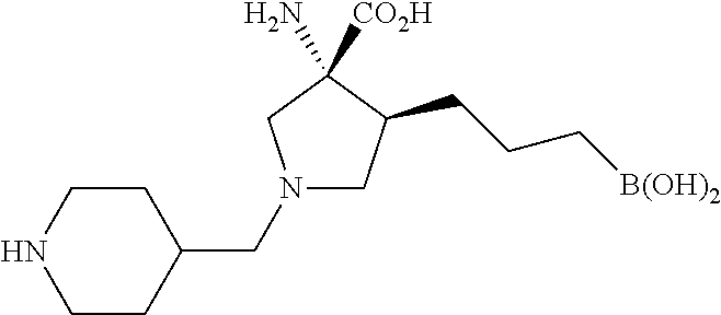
N1(CC2CCNCC2)CC(CCC[B(OH)2])C([CO2H])(N)C1
